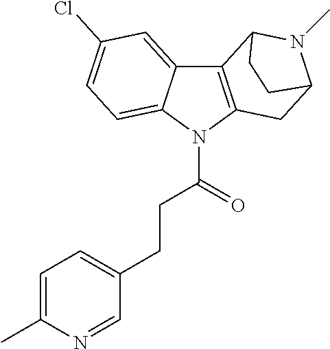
C12=C(N(C(CCC3=CC=C(C)N=C3)=O)C3=CC=C(Cl)C=C13)CC1N(C)C2CC1
